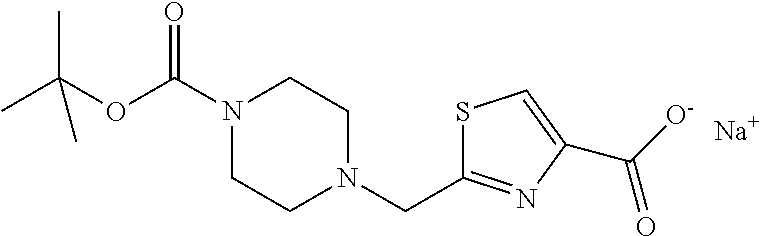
CC(OC(N1CCN(CC2=NC(C([O-])=O)=CS2)CC1)=O)(C)C.[Na]
